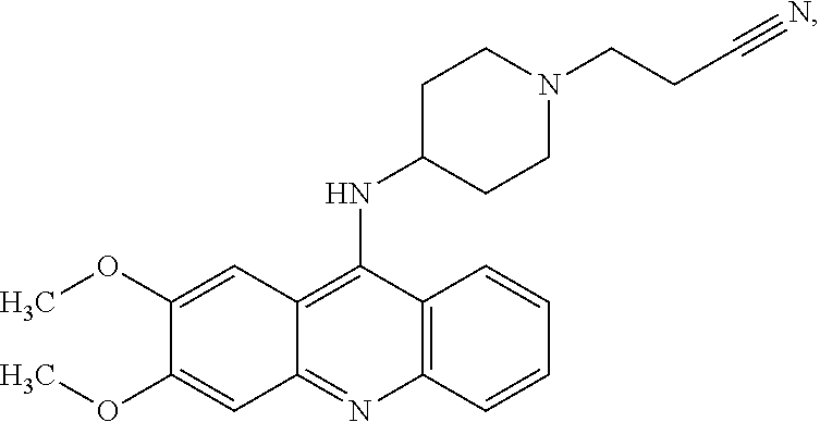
C12=C(N=C3C(=C1NC1CCN(CCC#N)CC1)C=C(OC)C(OC)=C3)C=CC=C2
